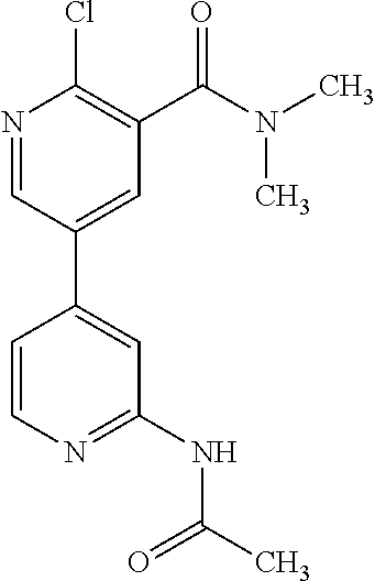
C1=CN=C(NC(C)=O)C=C1C1=CC(C(N(C)C)=O)=C(Cl)N=C1
